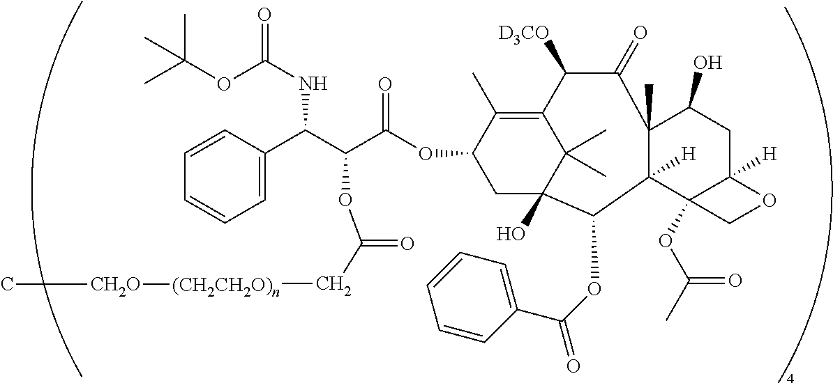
C1=C(C(C(C(OC2C(C)=C3C(C)(C)C(O)(C2)C(OC(C2=CC=CC=C2)=O)C2([H])C(C)(C(=O)C3[D3CO])C(O)CC3([H])C2(OC(C)=O)CO3)=O)OC(C[(CH2CH2O)n][CH2O]C)=O)NC(=O)OC(C)(C)C)C=CC=C1
